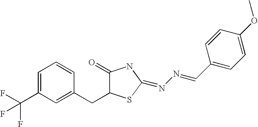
FC(C1=CC=CC(CC2C(=O)NC(=NN=CC3=CC=C(OC)C=C3)S2)=C1)(F)F
